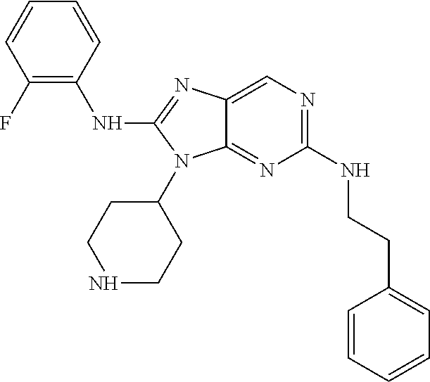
C1(F)=C(NC2=NC3=CN=C(NCCC4=CC=CC=C4)N=C3N2C2CCNCC2)C=CC=C1
